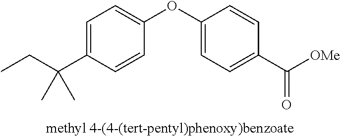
C1=C(C(CC)(C)C)C=CC(OC2=CC=C(C([OMe])=O)C=C2)=C1
